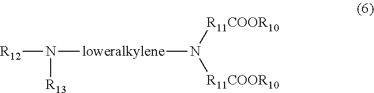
[R12]N([R13])[loweralkylene]N([R11COOR10])[R11COOR10]
